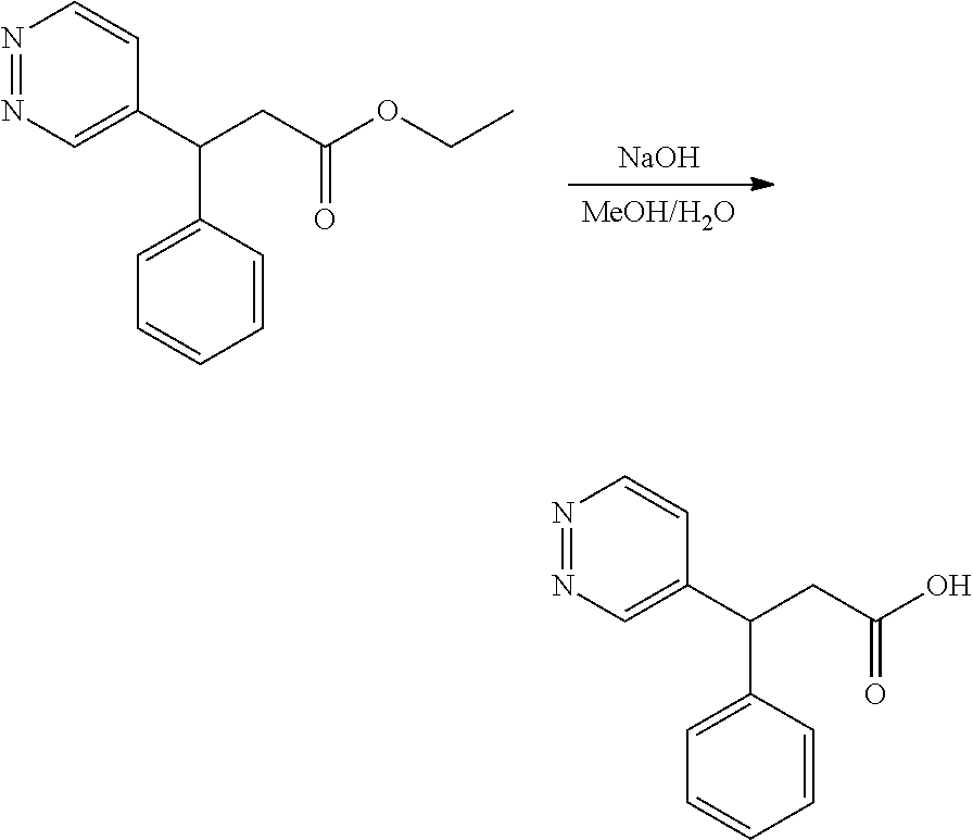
[MeOH/H2O].[NaOH].N1=NC=C(C(C2=CC=CC=C2)CC(OCC)=O)C=C1.N1=NC=C(C(C2=CC=CC=C2)CC(O)=O)C=C1
